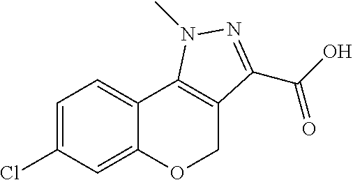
C1=C(Cl)C=C2C(=C1)C1=C(CO2)C(C(O)=O)=NN1C
